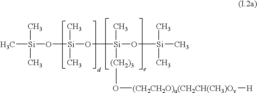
C[Si](C)(C)O[Si](C)(C)O[Si](C)([(CH2)3]O[(CH2CH2O)u(CH2CH(CH3)Ov][H])O[Si](C)(C)C
